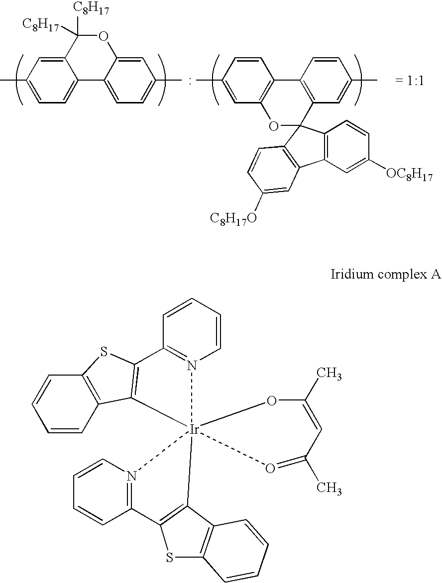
C1=C(C)C=C2C(=C1)C1=CC=C(C)C=C1OC2([C8H17])[C8H17].C1=C(C)C=CC2=C1OC1(C3=C2C=CC(C)=C3)C2=C(C3=C1C=CC([OC8H17])=C3)C=C([C8H17O])C=C2.C1=CC=CN2=C1C1=C(C3=C(S1)C=CC=C3)[Ir]213(N2=C(C=CC=C2)C2=C1C1=C(S2)C=CC=C1)O=C(C)C=C(C)O3
